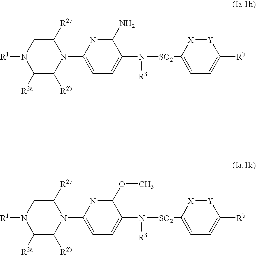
N1([R1])C([R2a])C([R2b])N(C2=CC=C(N([R3])[SO2]C3=CC=C([Rb])[Y]=[X]3)C(N)=N2)C([R2c])C1.N1([R1])C([R2a])C([R2b])N(C2=CC=C(N([R3])[SO2]C3=CC=C([Rb])[Y]=[X]3)C(OC)=N2)C([R2c])C1
